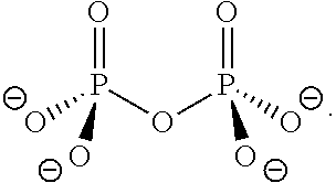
O=P(OP([O-])(=O)[O-])([O-])[O-]
